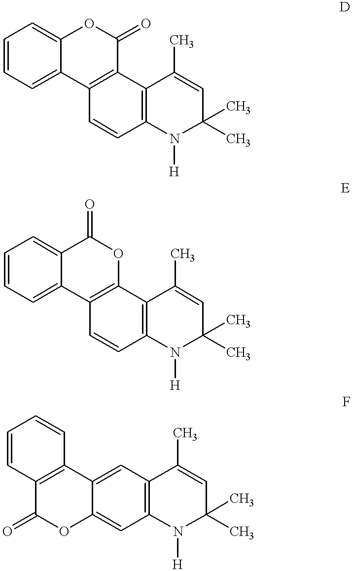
C1=CC=C2C(=C1)OC(=O)C1=C2C=CC2=C1C(C)=CC(C)(C)N2[H].C1=CC=C2C(=C1)C(=O)OC1=C2C=CC2=C1C(C)=CC(C)(C)N2[H].C1=CC2=C(C=C1)C1=CC3=C(C=C1OC2=O)N([H])C(C)(C)C=C3C
